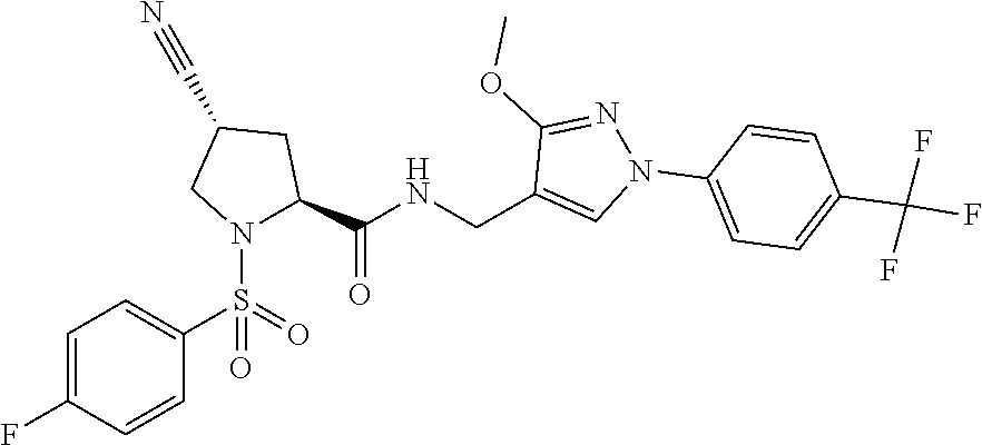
C1=C(F)C=CC(S(=O)(=O)N2C(C(NCC3=CN(C4=CC=C(C(F)(F)F)C=C4)N=C3OC)=O)CC(C#N)C2)=C1
